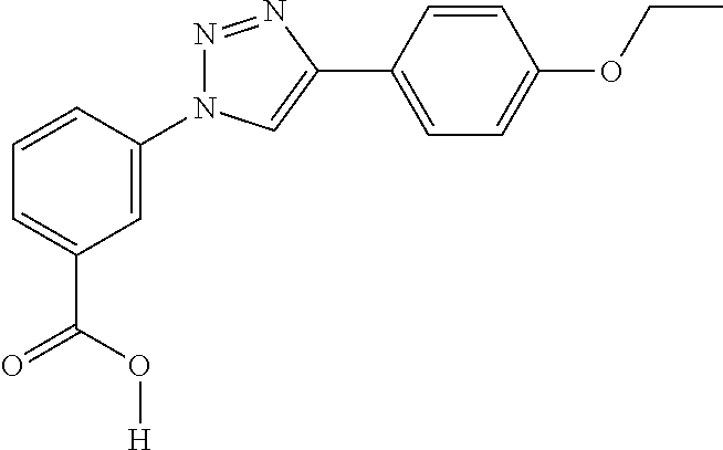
C1=CC(N2N=NC(C3=CC=C(OCC)C=C3)=C2)=CC(C(=O)O[H])=C1
